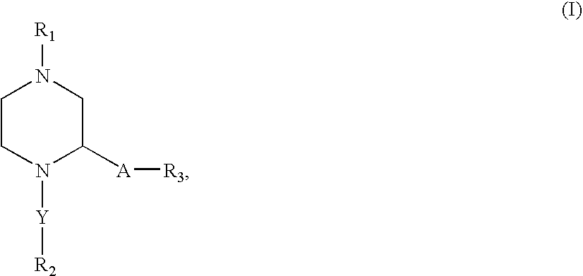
C1CN([Y][R2])C([A][R3])CN1[R1]
